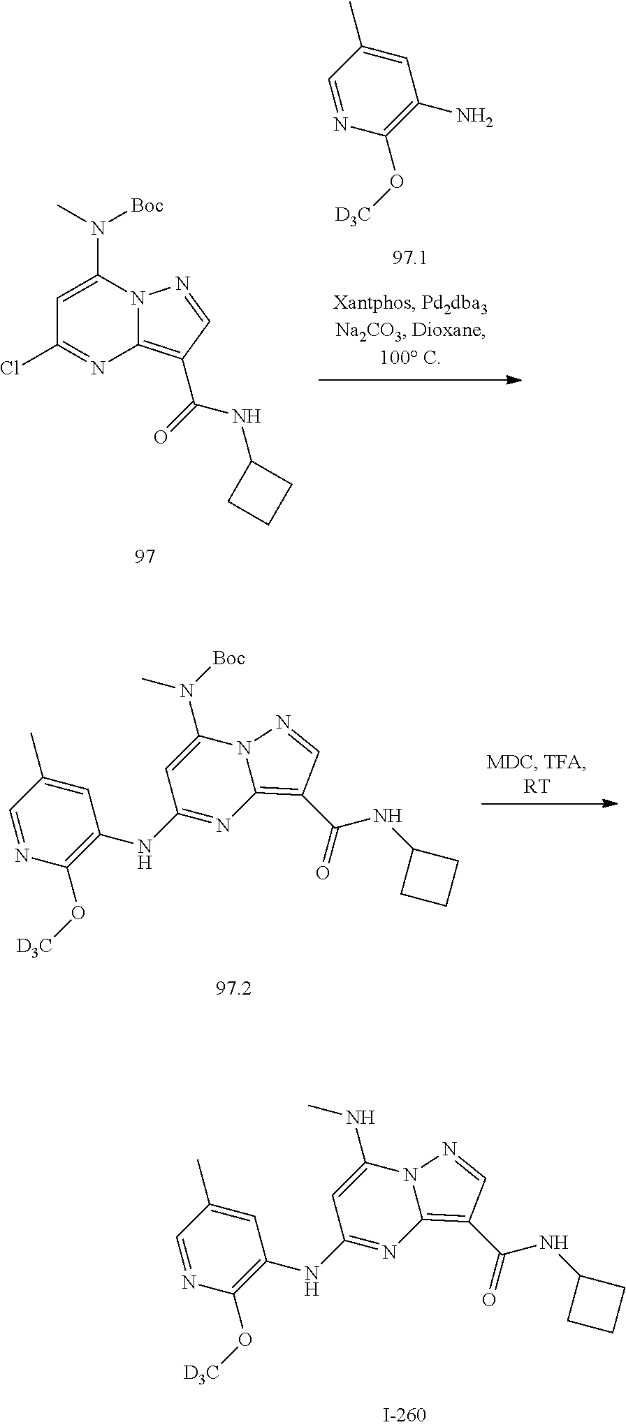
C1=C(N(C)[Boc])N2C(=C(C(=O)NC3CCC3)C=N2)N=C1Cl.C1=NC(O[D3C])=C(N)C=C1C.C1=NC(O[D3C])=C(NC2=NC3=C(C(NC4CCC4)=O)C=NN3C(N([Boc])C)=C2)C=C1C.C1=NC(O[D3C])=C(NC2=NC3=C(C(NC4CCC4)=O)C=NN3C(NC)=C2)C=C1C
